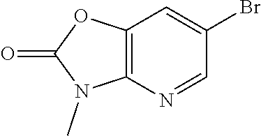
C1(Br)=CC2=C(N=C1)N(C)C(=O)O2
